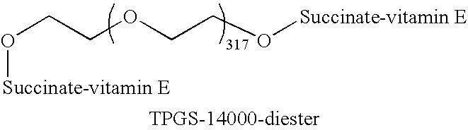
O(CCOCCO[Succinate-vitamin E])[Succinate-vitamin E]
